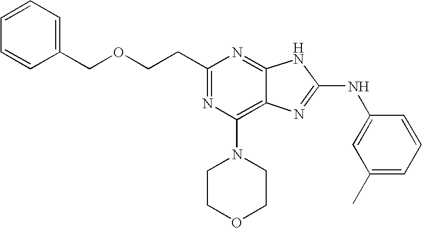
C(C1=NC(N2CCOCC2)=C2C(=N1)NC(NC1=CC(C)=CC=C1)=N2)COCC1=CC=CC=C1
